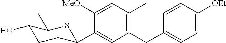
C1(CC2=CC=C([OEt])C=C2)=C(C)C=C([MeO])C(C2CCC(O)C(C)S2)=C1
